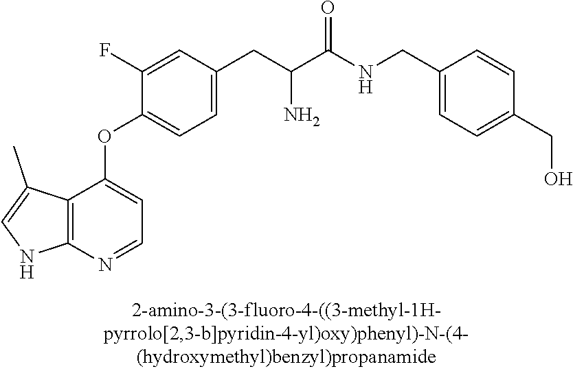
C1(F)=CC(CC(C(NCC2=CC=C(CO)C=C2)=O)N)=CC=C1OC1=CC=NC2=C1C(C)=CN2
